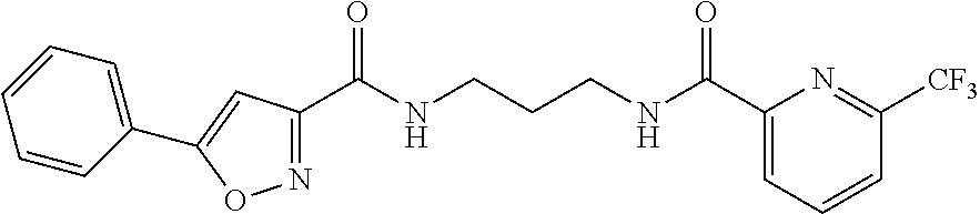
N1=C(C(NCCCNC(C2=CC=CC([CF3])=N2)=O)=O)C=C(C2=CC=CC=C2)O1
